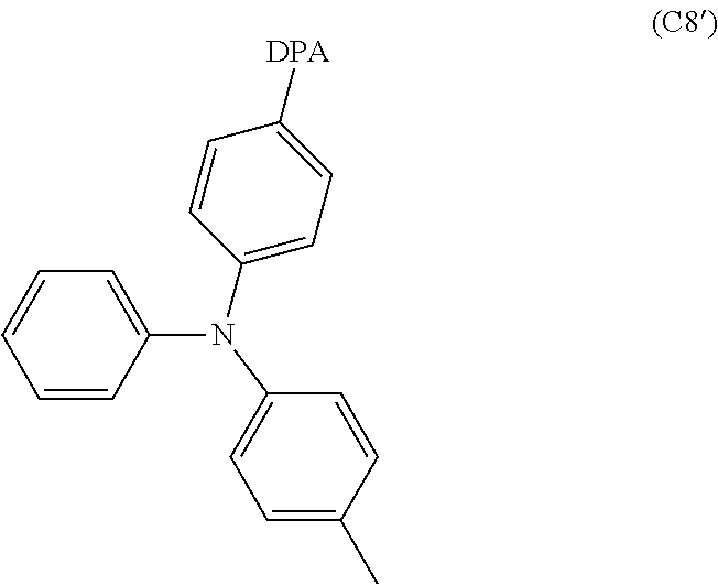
C1=CC(N(C2=CC=C([DPA])C=C2)C2=CC=C(C)C=C2)=CC=C1
